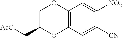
C12=C(C=C([CN])C([NO2])=C1)OC(C[AcO])CO2
